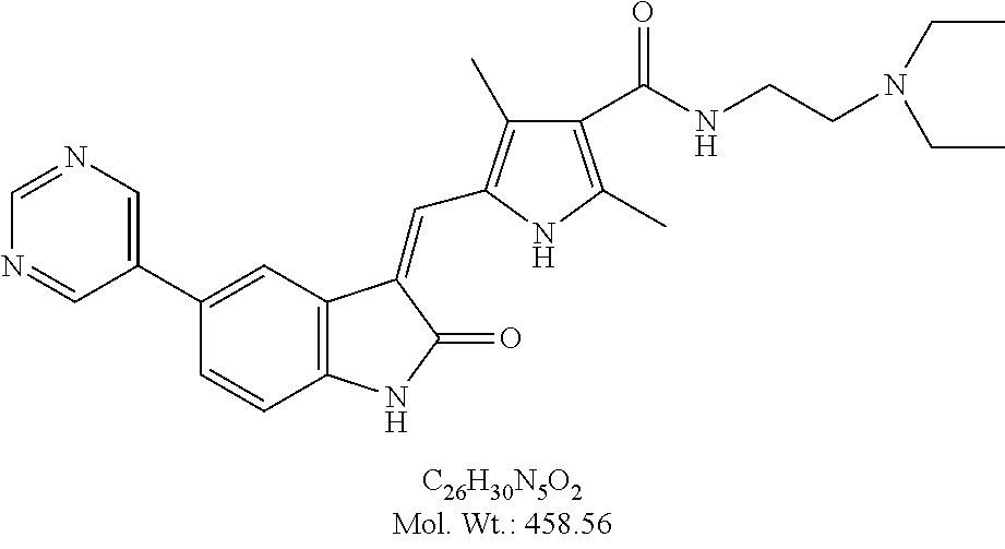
C1(C2=CC3=C(C=C2)NC(=O)C3=CC2=C(C)C(C(NCCN(CC)CC)=O)=C(C)N2)=CN=CN=C1
